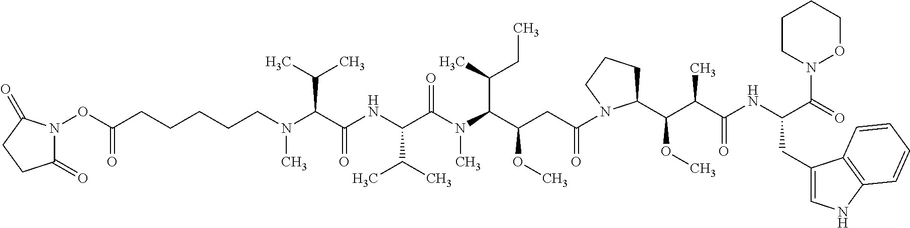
C1(=O)CCC(=O)N1OC(CCCCCN(C(C(NC(C(N(C(C(CC(=O)N1C(C(C(C(NC(C(=O)N2OCCCC2)CC2=CNC3=C2C=CC=C3)=O)C)OC)CCC1)OC)C(C)CC)C)=O)C(C)C)=O)C(C)C)C)=O
